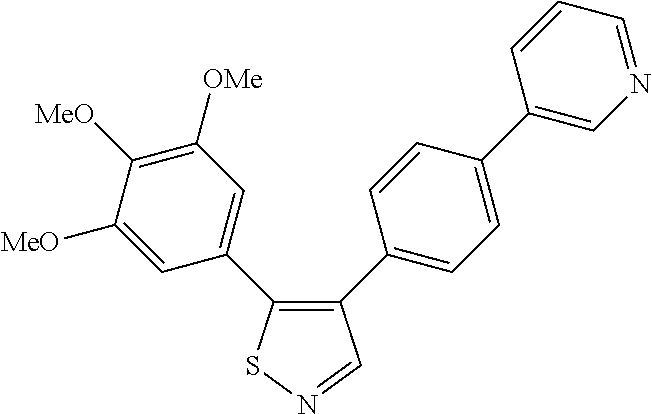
C1([MeO])=CC(C2=C(C3=CC=C(C4=CN=CC=C4)C=C3)C=NS2)=CC([OMe])=C1[MeO]
